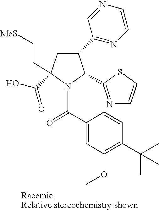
C1(C2=NC=CN=C2)CC(C(O)=O)(CC[MeS])N(C(C2=CC(OC)=C(C(C)(C)C)C=C2)=O)C1C1=NC=CS1
